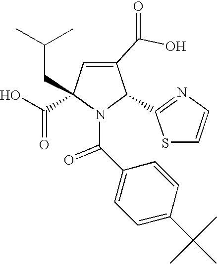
C1(C(O)=O)=CC(C(=O)O)(CC(C)C)N(C(C2=CC=C(C(C)(C)C)C=C2)=O)C1C1=NC=CS1
